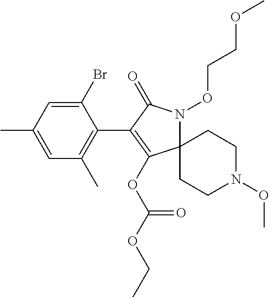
C12(N(OCCOC)C(=O)C(C3=C(C)C=C(C)C=C3Br)=C1OC(OCC)=O)CCN(OC)CC2
